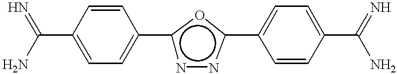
C1(C(N)=N)=CC=C(c2nnc(C3=CC=C(C(N)=N)C=C3)O2)C=C1
